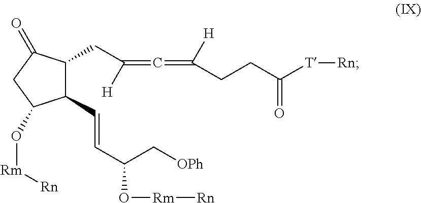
C(C(=C=C(CCC([T][Rn])=O)[H])[H])C1C(C=CC(O[Rm][Rn])C[OPh])C(O[Rm][Rn])CC1=O
